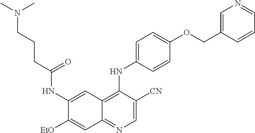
C1=C([CN])C(NC2=CC=C(OCC3=CN=CC=C3)C=C2)=C2C(=N1)C=C([EtO])C(NC(CCCN(C)C)=O)=C2
